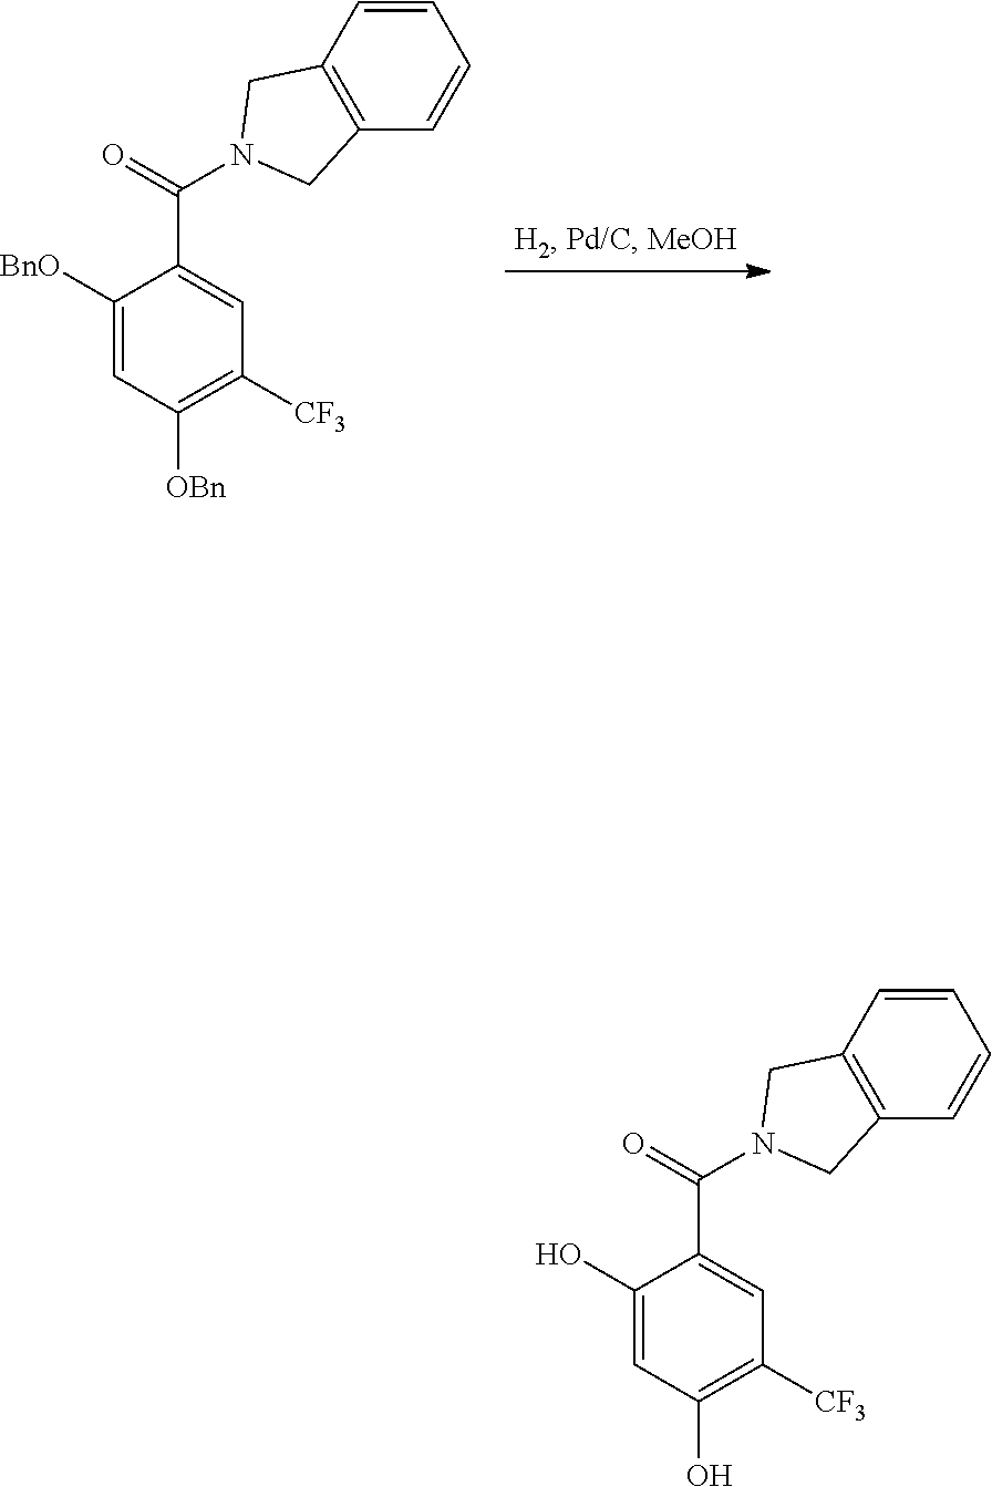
C1([BnO])=CC([OBn])=C([CF3])C=C1C(=O)N1CC2=C(C=CC=C2)C1.C1(O)=CC(O)=C([CF3])C=C1C(=O)N1CC2=C(C=CC=C2)C1
